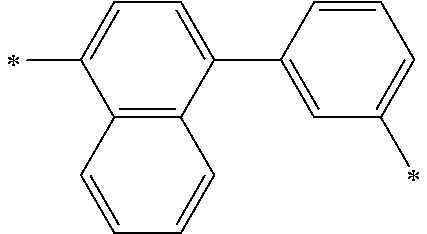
C12=C(C(C3=CC(C)=CC=C3)=CC=C1C)C=CC=C2
